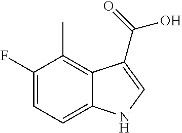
C1(F)=CC=C2C(=C1C)C(C(=O)O)=CN2
